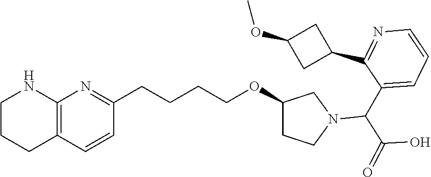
C12=C(NCCC1)N=C(CCCCOC1CCN(C(C3=CC=CN=C3C3CC(OC)C3)C(=O)O)C1)C=C2
